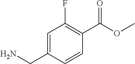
C1=C(CN)C=CC(C(OC)=O)=C1F
